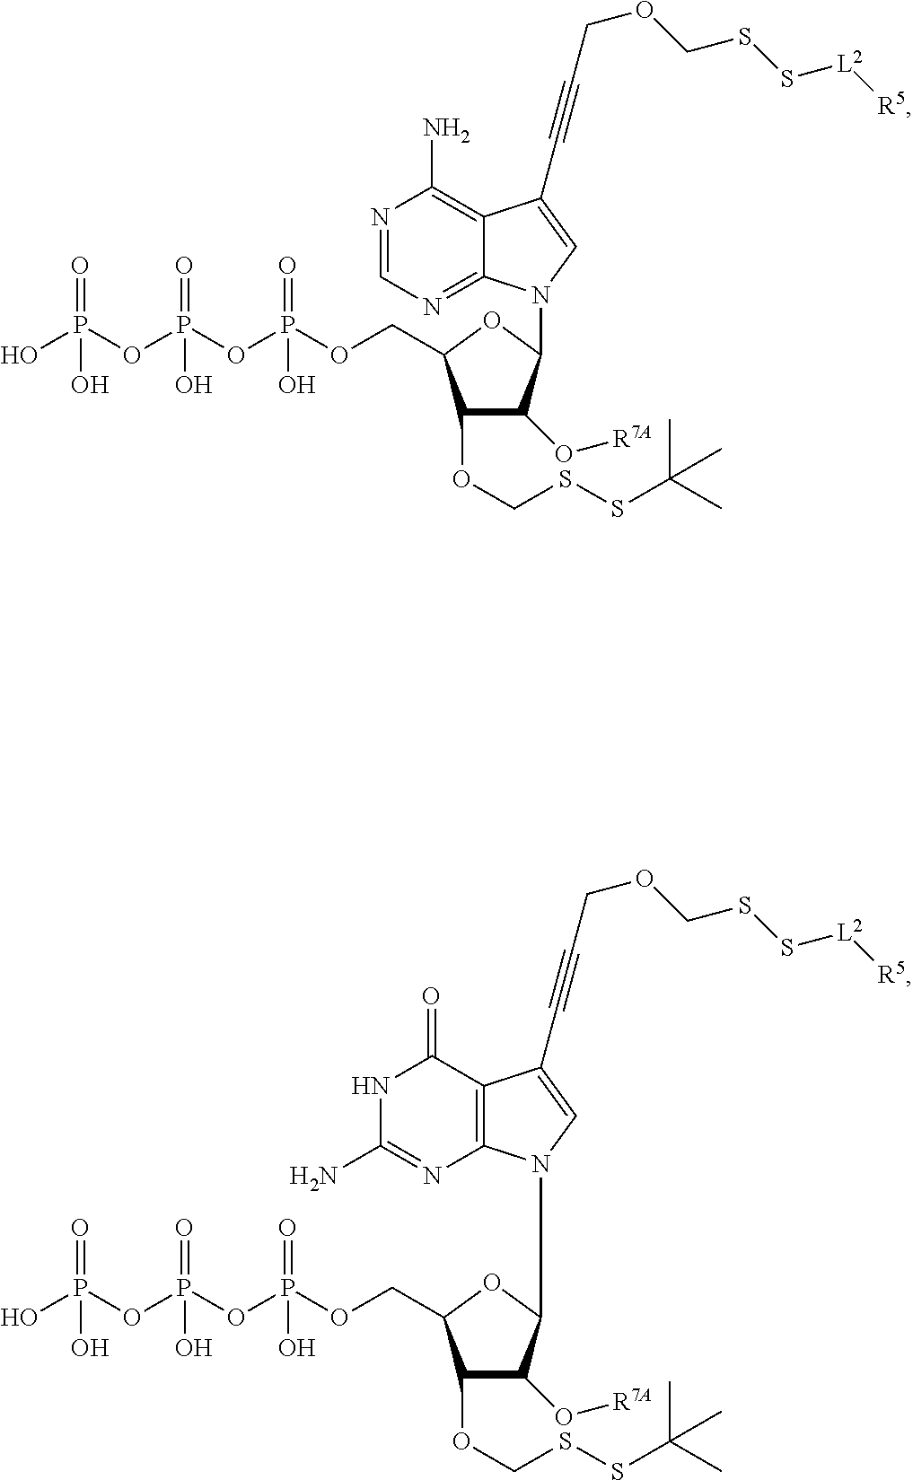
C(#CCOCSS[L2][R5])C1=CN(C2C(O[R7A])C(OCSSC(C)(C)C)C(COP(=O)(O)OP(=O)(O)OP(O)(=O)O)O2)C2=NC=NC(N)=C21.C(#CCOCSS[L2][R5])C1=CN(C2C(O[R7A])C(OCSSC(C)(C)C)C(COP(=O)(O)OP(=O)(O)OP(O)(=O)O)O2)C2=C1C(=O)NC(N)=N2
